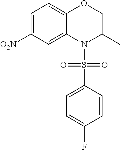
C1=C([O2N])C=C2C(=C1)OCC(C)N2S(C1=CC=C(F)C=C1)(=O)=O
